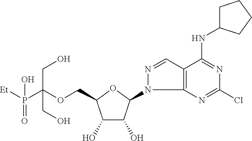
C(OCC1C(O)C(O)C(N2C3=C(C=N2)C(NC2CCCC2)=NC(Cl)=N3)O1)(P([Et])(O)=O)(CO)CO
